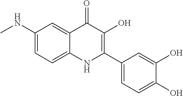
C1(NC)=CC=C2C(=C1)C(=O)C(O)=C(C1=CC=C(O)C(O)=C1)N2
